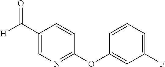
C1(C([H])=O)=CN=C(OC2=CC(F)=CC=C2)C=C1
